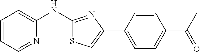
C1=CC=NC(NC2=NC(C3=CC=C(C(C)=O)C=C3)=CS2)=C1
